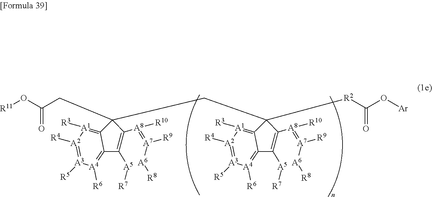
C(C(O[R11])=O)C1(CC2([R2]C(O[Ar])=O)C([A8]([R10])=[A7]([A6][R8])[R9])=C([A5][R7])C3=[A4]([R6])[A3]([R5])=[A2]([R4])[A1]([R3])=C32)C([A8]([R10])=[A7]([A6][R8])[R9])=C([A5][R7])C2=[A4]([R6])[A3]([R5])=[A2]([R4])[A1]([R3])=C21
